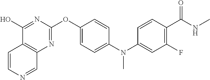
C1(O)=NC(OC2=CC=C(N(C3=CC(F)=C(C(NC)=O)C=C3)C)C=C2)=NC2=C1C=CN=C2
